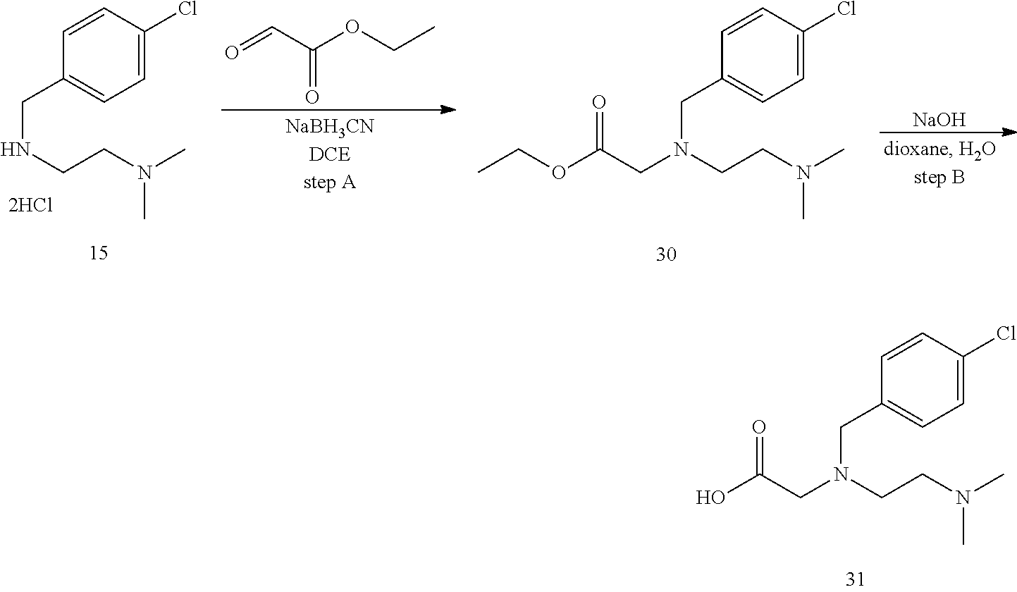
C1=CC(Cl)=CC=C1CNCCN(C)C.O=CC(OCC)=O.C1=CC(Cl)=CC=C1CN(CCN(C)C)CC(OCC)=O.[NaOH].C1=CC(Cl)=CC=C1CN(CCN(C)C)CC(O)=O
